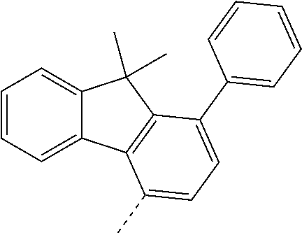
C1=CC=C2C(=C1)C(C)(C)C1=C2C(C)=CC=C1C1=CC=CC=C1
